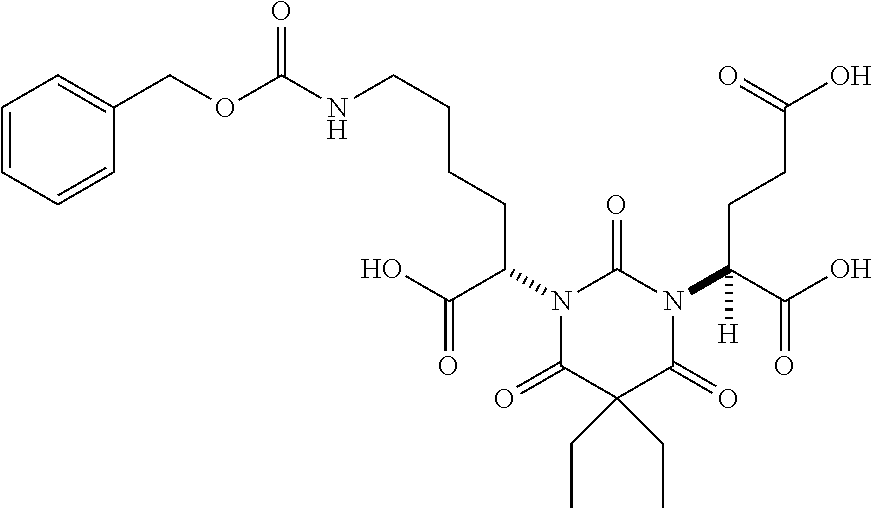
N1(C(C(O)=O)CCCCNC(OCC2=CC=CC=C2)=O)C(=O)C(CC)(CC)C(=O)N(C(C(O)=O)(CCC(O)=O)[H])C1=O
